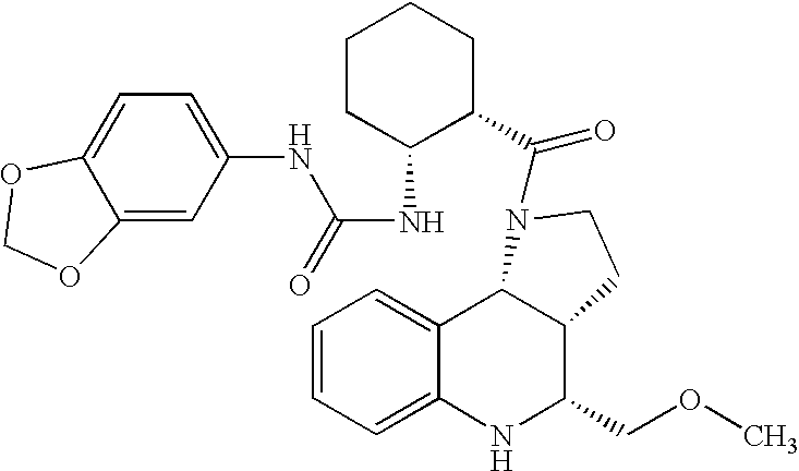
C12=CC=CC=C1NC(COC)C1C2N(C(=O)C2CCCCC2NC(=O)NC2=CC=C3C(=C2)OCO3)CC1
